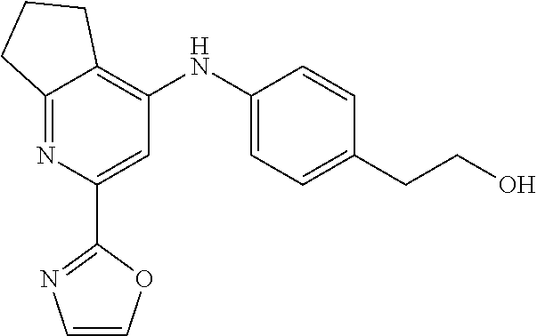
C12=NC(C3=NC=CO3)=CC(NC3=CC=C(CCO)C=C3)=C1CCC2
